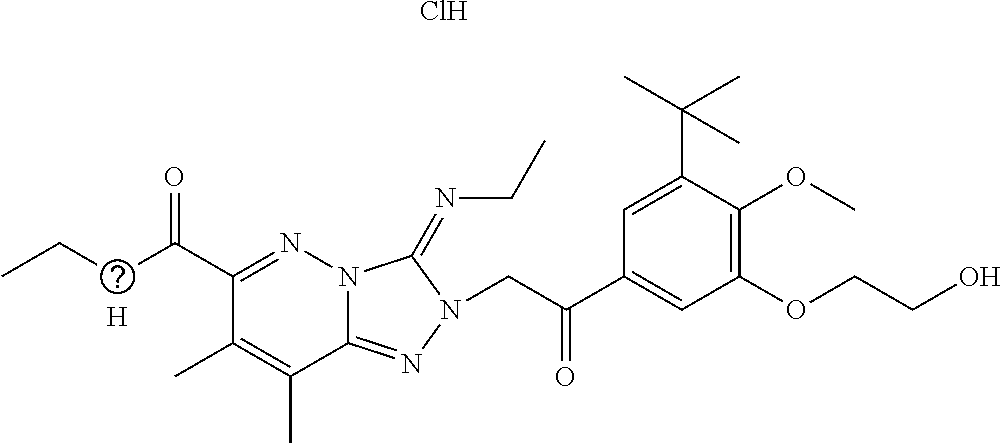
N12C(=NN(CC(C3=CC(OCCO)=C(OC)C(C(C)(C)C)=C3)=O)C1=NCC)C(C)=C(C)C(C(CCC)=O)=N2.Cl.[H]
